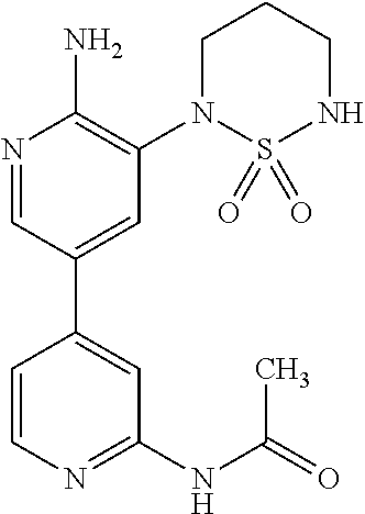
C1(N2S(=O)(=O)NCCC2)=C(N)N=CC(C2=CC(NC(=O)C)=NC=C2)=C1
